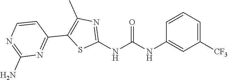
C1([CF3])=CC=CC(NC(NC2=NC(C)=C(C3=NC(N)=NC=C3)S2)=O)=C1
